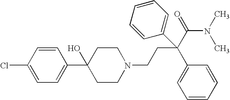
C1(Cl)=CC=C(C2(O)CCN(CCC(C3=CC=CC=C3)(C3=CC=CC=C3)C(N(C)C)=O)CC2)C=C1
